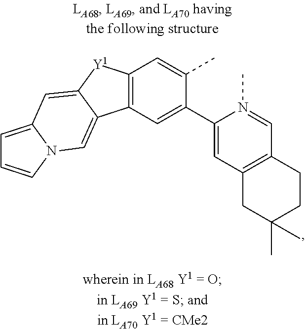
C12=C([Y1]C3=CC4=CC=CN4C=C13)C=C(C)C(C1=CC3=C(C=N1C)CCC(C)(C)C3)=C2
